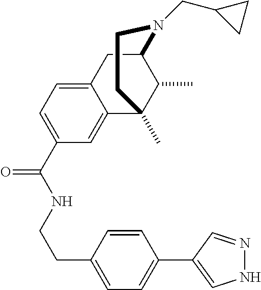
C1(C(NCCC2=CC=C(C3=CNN=C3)C=C2)=O)=CC=C2C(=C1)C1(C)C(C)C(C2)N(CC2CC2)CC1
